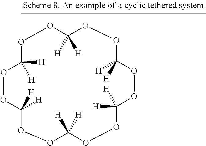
O1C([H])([H])OOC([H])([H])OOC([H])([H])OOC([H])([H])OOC([H])([H])OOC([H])([H])O1
